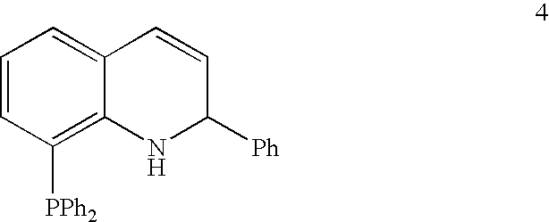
C1=CC([PPh2])=C2C(=C1)C=CC([Ph])N2
